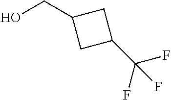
OCC1CC(C(F)(F)F)C1
